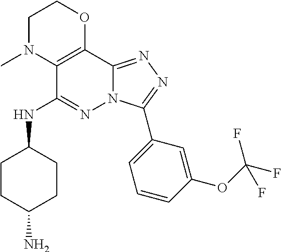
C1N(C)C2=C(OC1)C1=NN=C(C3=CC=CC(OC(F)(F)F)=C3)N1N=C2NC1CCC(N)CC1
